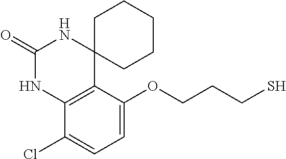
C1C2(CCCC1)NC(=O)NC1=C2C(OCCCS)=CC=C1Cl
